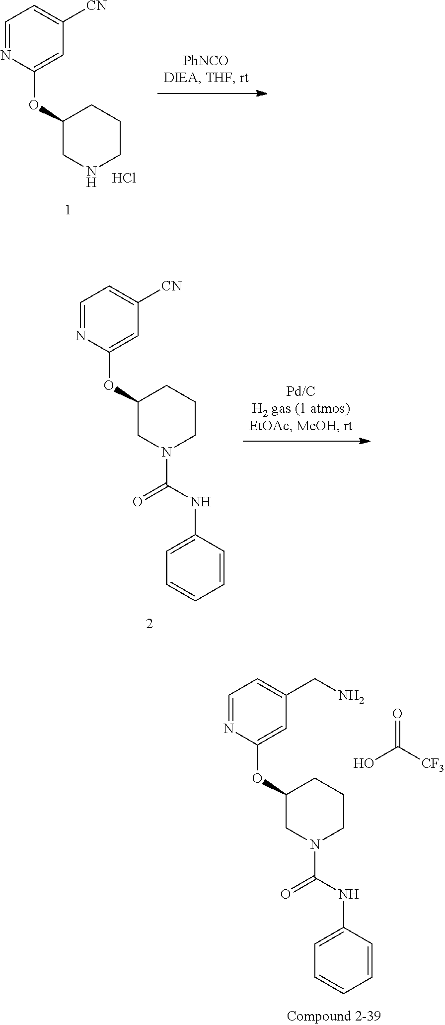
C1=NC(OC2CNCCC2)=CC([CN])=C1.Cl.C1=NC(OC2CN(C(NC3=CC=CC=C3)=O)CCC2)=CC([CN])=C1.C1=NC(OC2CN(C(NC3=CC=CC=C3)=O)CCC2)=CC(CN)=C1.OC([CF3])=O
